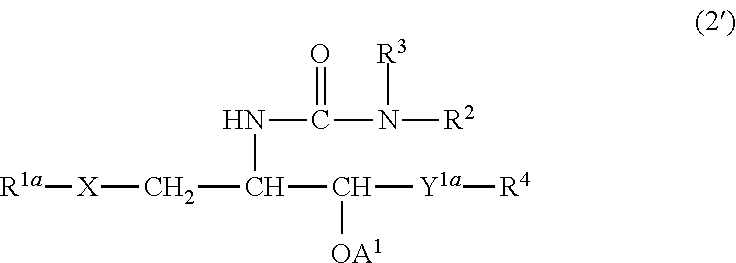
N([R2])(C(NC(C([Y1a][R4])[OA1])C[X][R1a])=O)[R3]
